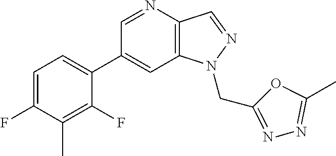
C1(C2=CC=C(F)C(C)=C2F)=CC2=C(C=NN2CC2=NN=C(C)O2)N=C1
